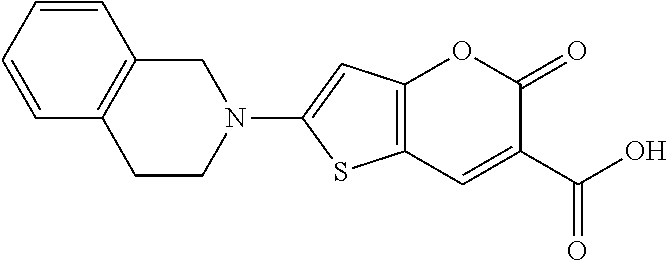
C12=C(C=C(C(O)=O)C(=O)O1)SC(N1CCC3=C(C1)C=CC=C3)=C2
